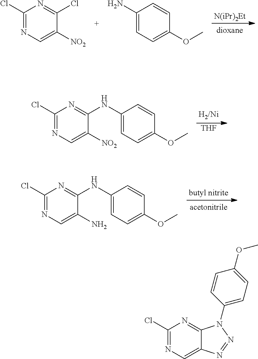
[N(iPr)2Et].C1(Cl)=NC=C([NO2])C(Cl)=N1.C1(N)=CC=C(OC)C=C1.[THF].C1(Cl)=NC=C([NO2])C(NC2=CC=C(OC)C=C2)=N1.C1(Cl)=NC=C(N)C(NC2=CC=C(OC)C=C2)=N1.C1(Cl)=NC=C2C(=N1)N(C1=CC=C(OC)C=C1)N=N2
